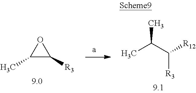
C1(C)C([R3])O1.CC(C([R3])[R12])C
